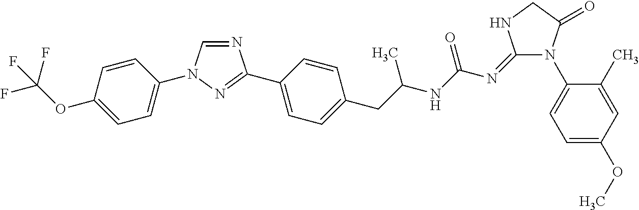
N1=CN(C2=CC=C(OC(F)(F)F)C=C2)N=C1C1=CC=C(CC(NC(N=C2N(C3=CC=C(OC)C=C3C)C(=O)CN2)=O)C)C=C1
